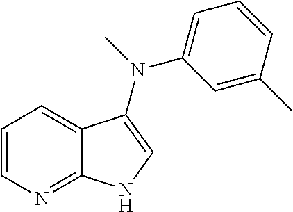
C1=CN=C2C(=C1)C(N(C)C1=CC=CC(C)=C1)=CN2
